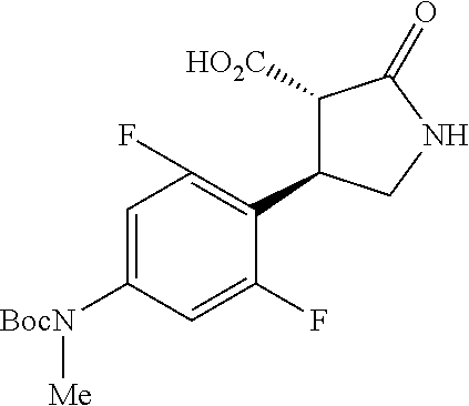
C1=C([BocN][Me])C=C(F)C(C2C([HO2C])C(=O)NC2)=C1F
